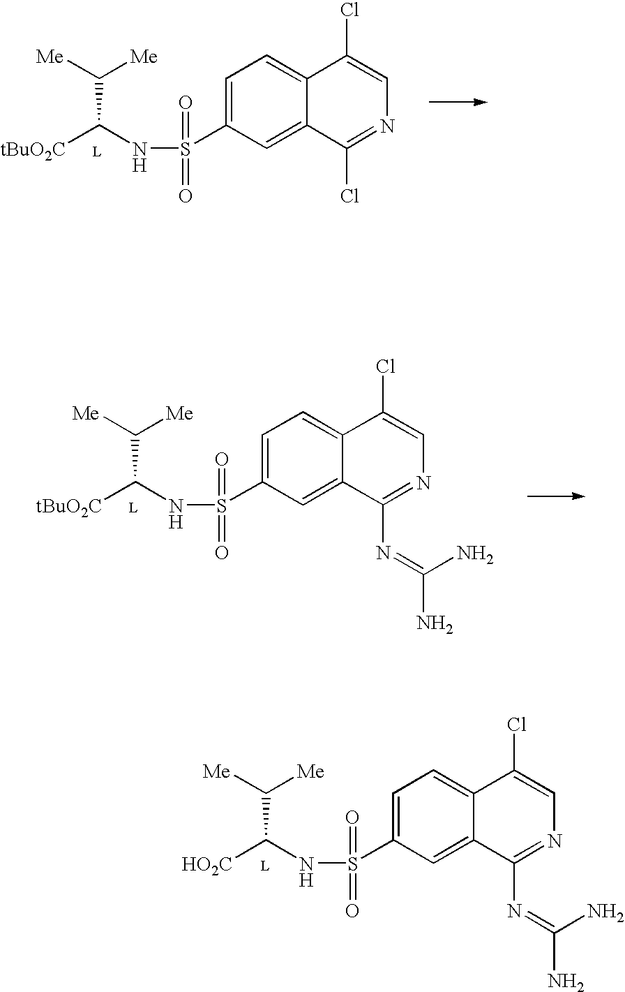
N(C([HO2C])C([Me])[Me])S(=O)(=O)C1=CC=C2C(=C1)C(N=C(N)N)=NC=C2Cl.N(C([tBuO2C])C([Me])[Me])S(=O)(=O)C1=CC=C2C(=C1)C(Cl)=NC=C2Cl.N(C([tBuO2C])C([Me])[Me])S(=O)(=O)C1=CC=C2C(=C1)C(N=C(N)N)=NC=C2Cl
